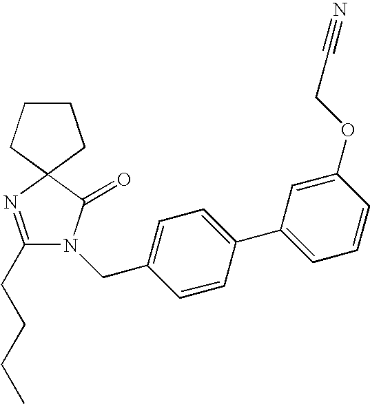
C1CCC2(C1)N=C(CCCC)N(CC1=CC=C(C3=CC=CC(OCC#N)=C3)C=C1)C2=O
